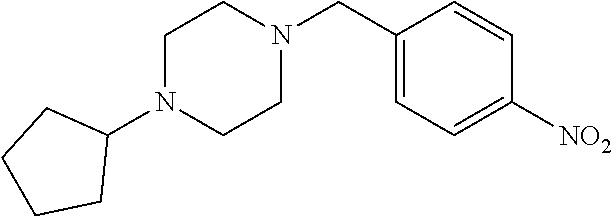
C1(CN2CCN(C3CCCC3)CC2)=CC=C([NO2])C=C1
